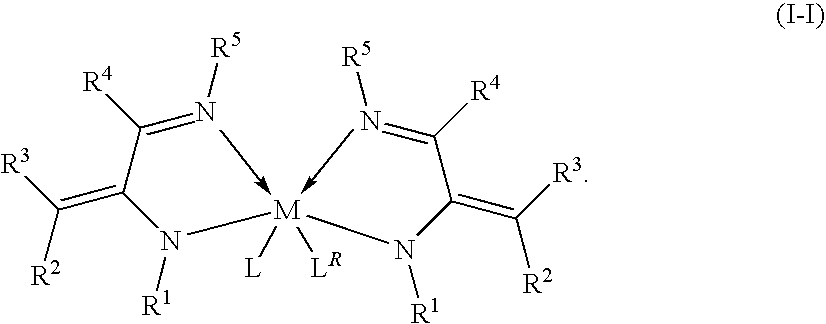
N(C(C(=N[R5])[R4])=C([R3])[R2])([M](N(C(C(=N[R5])[R4])=C([R3])[R2])[R1])([LR])[L])[R1]
